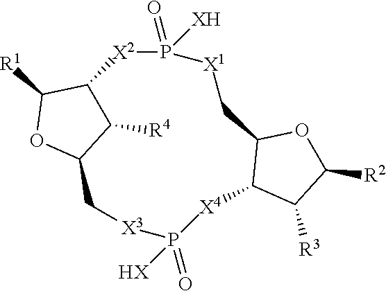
C1([R4])C2C([R1])OC1C[X3]P(=O)([HX])[X4]C1C(OC([R2])C1[R3])C[X1]P(=O)([XH])[X2]2
